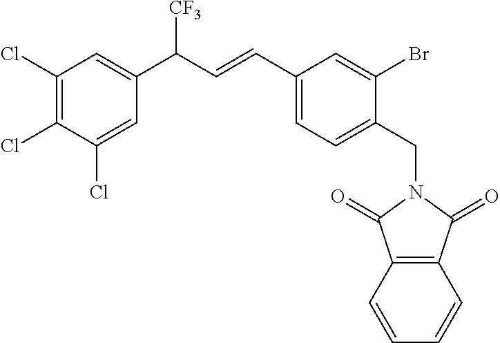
C1(Cl)=C(Cl)C(Cl)=CC(C(C=CC2=CC=C(CN3C(=O)C4=C(C3=O)C=CC=C4)C(Br)=C2)[CF3])=C1
